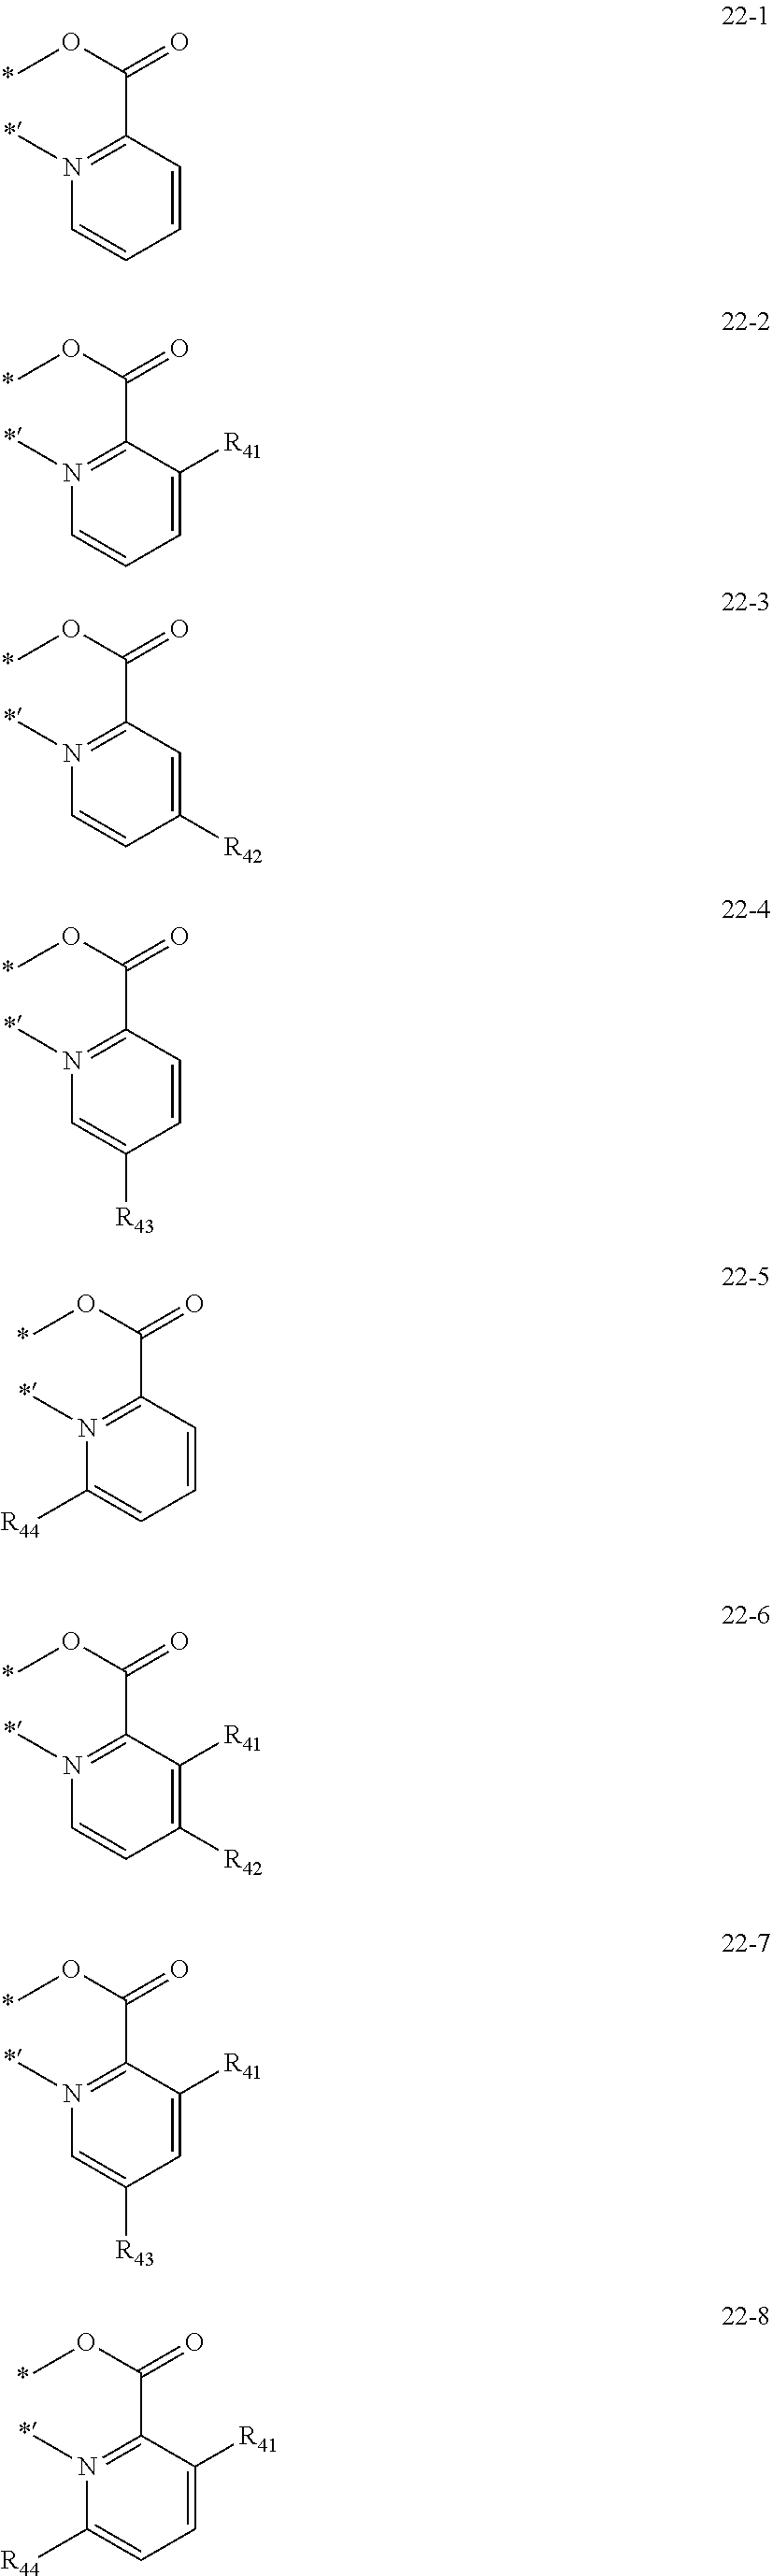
N1(C)=C(C(OC)=O)C=CC=C1.N1(C)=C(C(OC)=O)C([R41])=CC=C1.N1(C)=C(C(OC)=O)C=C([R42])C=C1.N1(C)=C(C(OC)=O)C=CC([R43])=C1.N1(C)=C(C(OC)=O)C=CC=C1[R44].N1(C)=C(C(OC)=O)C([R41])=C([R42])C=C1.N1(C)=C(C(OC)=O)C([R41])=CC([R43])=C1.N1(C)=C(C(OC)=O)C([R41])=CC=C1[R44]
